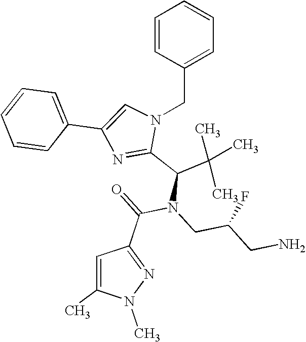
C1=CC=CC(C2=CN(CC3=CC=CC=C3)C(C(C(C)(C)C)N(CC(CN)F)C(=O)C3=NN(C)C(C)=C3)=N2)=C1
